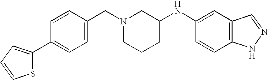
C1=CC(CN2CCCC(NC3=CC4=C(C=C3)NN=C4)C2)=CC=C1C1=CC=CS1
